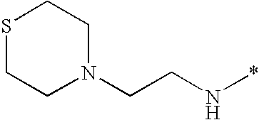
C(N*)CN1CCSCC1
